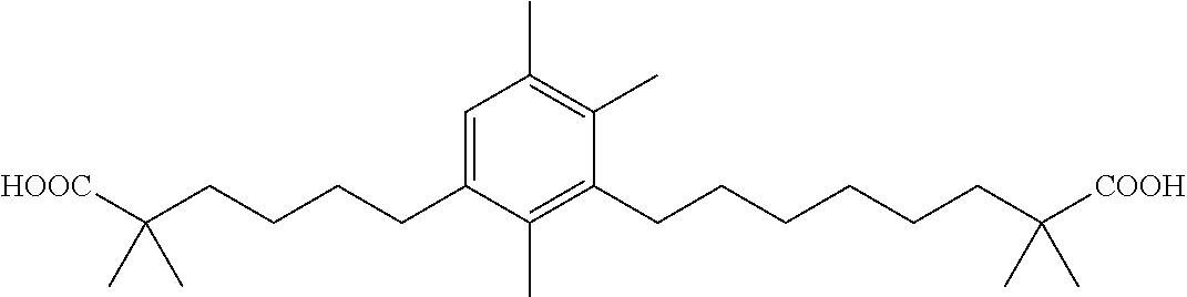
C1=C(CCCCC([HOOC])(C)C)C(C)=C(CCCCCCC([COOH])(C)C)C(C)=C1C
